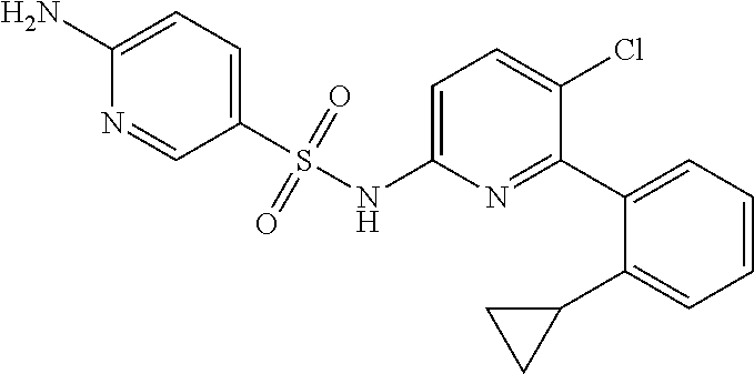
C1(S(NC2=CC=C(Cl)C(C3=CC=CC=C3C3CC3)=N2)(=O)=O)=CC=C(N)N=C1
